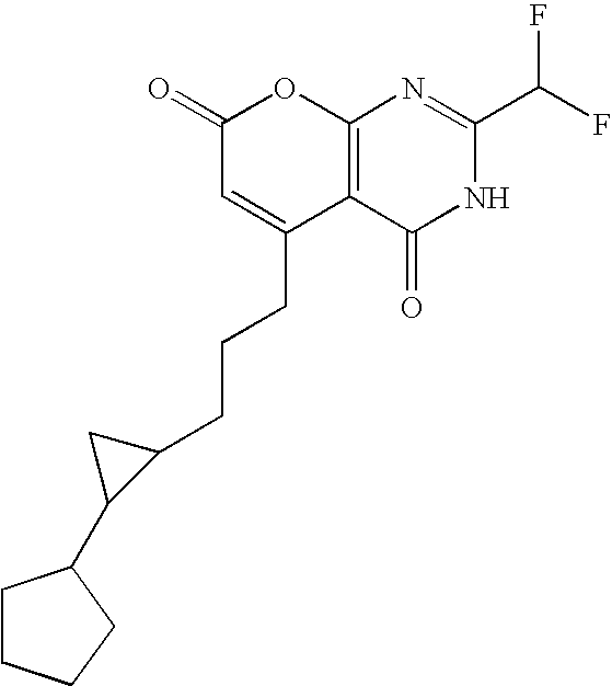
C1(=O)C=C(CCCC2CC2C2CCCC2)C2=C(O1)N=C(C(F)F)NC2=O
